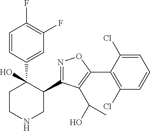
C1(C2=NOC(C3=C(Cl)C=CC=C3Cl)=C2C(O)C)C(C2=CC(F)=C(F)C=C2)(O)CCNC1
